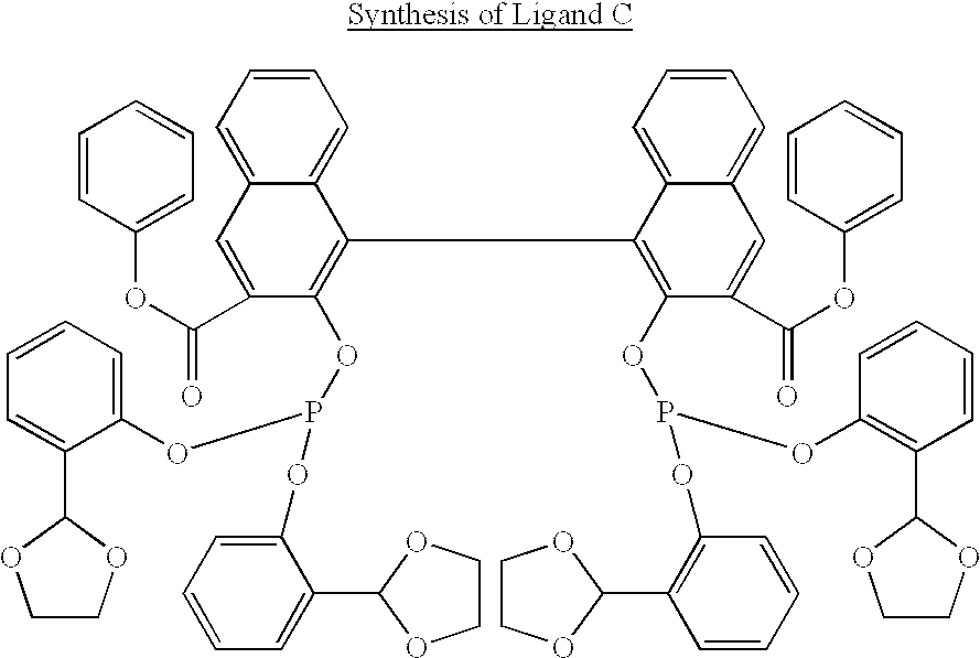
C1(OC(C2=CC3=CC=CC=C3C(C3=C(OP(OC4=C(C5OCCO5)C=CC=C4)OC4=C(C5OCCO5)C=CC=C4)C(C(OC4=CC=CC=C4)=O)=CC4=CC=CC=C34)=C2OP(OC2=CC=CC=C2C2OCCO2)OC2=CC=CC=C2C2OCCO2)=O)=CC=CC=C1
